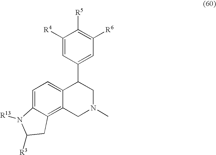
C1=C2C(=C3C(=C1)C(C1=CC([R6])=C([R5])C([R4])=C1)CN(C)C3)CC([R3])N2[R13]
